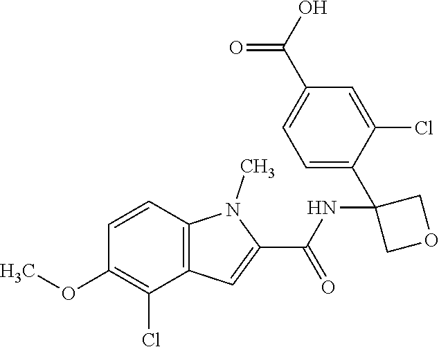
C1=C(C2(NC(C3=CC4=C(N3C)C=CC(OC)=C4Cl)=O)COC2)C(Cl)=CC(C(O)=O)=C1
